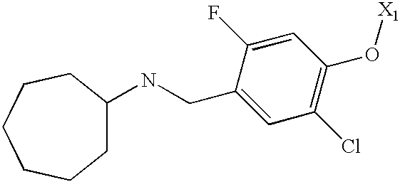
C(C1=CC(Cl)=C(O[X1])C=C1F)NC1CCCCCC1
